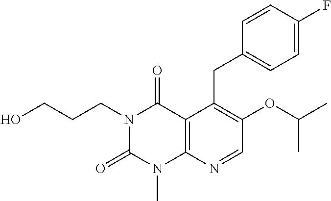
C1=CC(F)=CC=C1CC1=C(OC(C)C)C=NC2=C1C(=O)N(CCCO)C(=O)N2C
